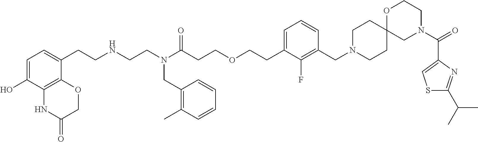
C1=C(O)C2=C(C(CCNCCN(C(CCOCCC3=CC=CC(CN4CCC5(CC4)CN(C(=O)C4=CSC(C(C)C)=N4)CCO5)=C3F)=O)CC3=C(C)C=CC=C3)=C1)OCC(=O)N2
